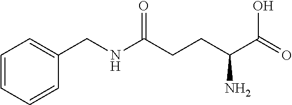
C1=CC=CC(CNC(CCC(C(=O)O)N)=O)=C1
